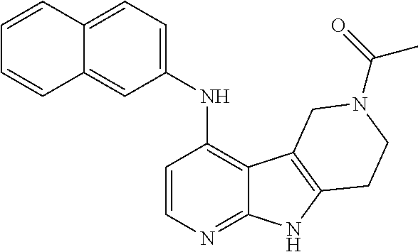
C1=CN=C2C(=C1NC1=CC=C3C(=C1)C=CC=C3)C1=C(N2)CCN(C(=O)C)C1
